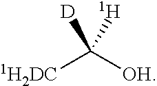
[1H2DC]C([OH])([D])[H]
